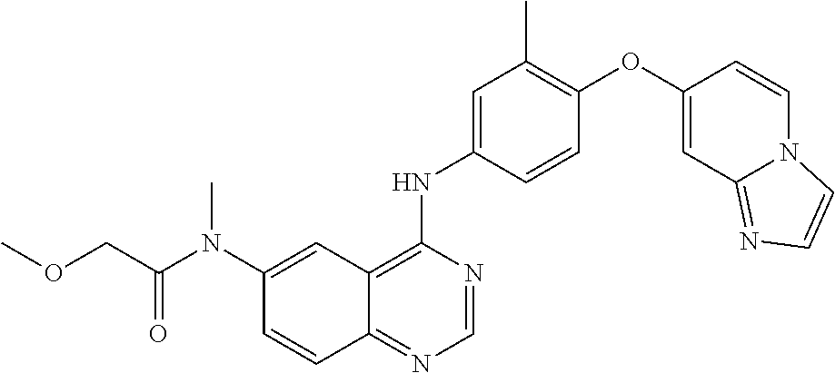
C12=NC=NC(NC3=CC(C)=C(OC4=CC5=NC=CN5C=C4)C=C3)=C1C=C(N(C(COC)=O)C)C=C2
